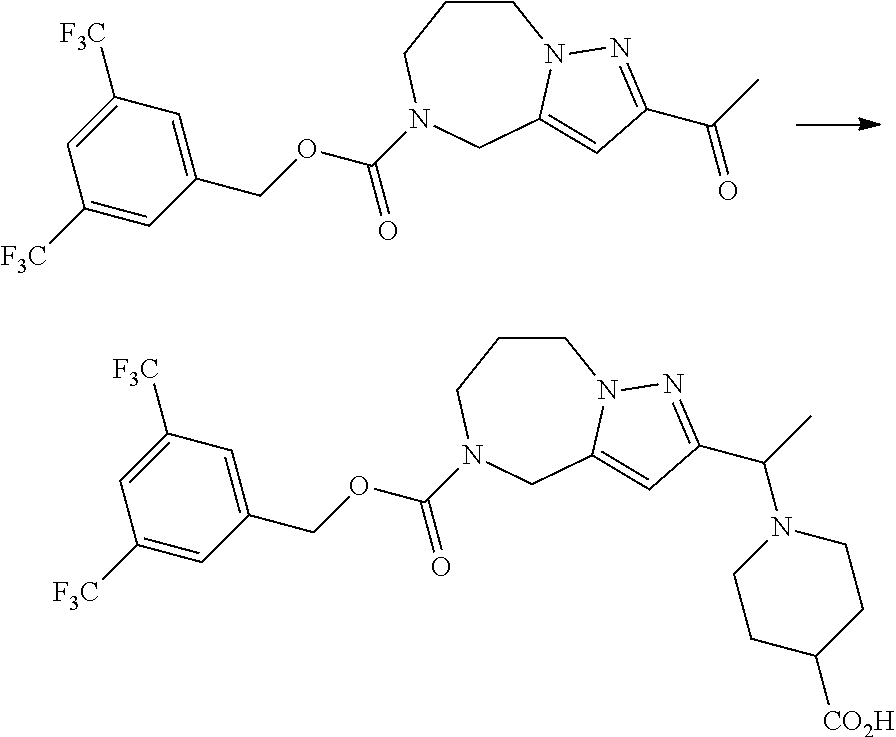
C1CCN(C(OCC2=CC([F3C])=CC([F3C])=C2)=O)CC2=CC(C(C)=O)=NN12.C1CCN(C(OCC2=CC([F3C])=CC([F3C])=C2)=O)CC2=CC(C(C)N3CCC([CO2H])CC3)=NN12
